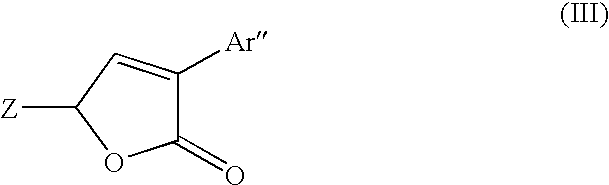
C1(=O)C([Ar])=CC([Z])O1
